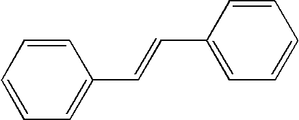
C1=CC=CC=C1C=CC1=CC=CC=C1
